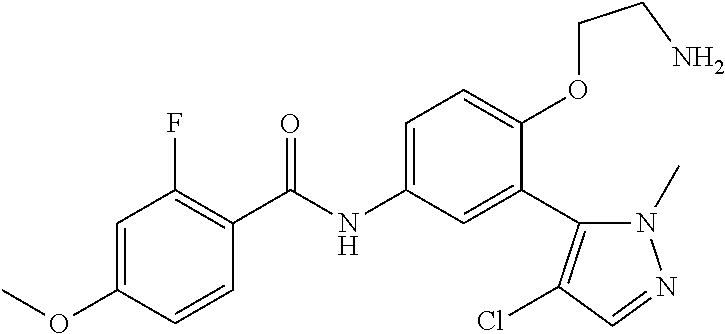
C1=CC(OC)=CC(F)=C1C(=O)NC1=CC=C(OCCN)C(C2=C(Cl)C=NN2C)=C1
